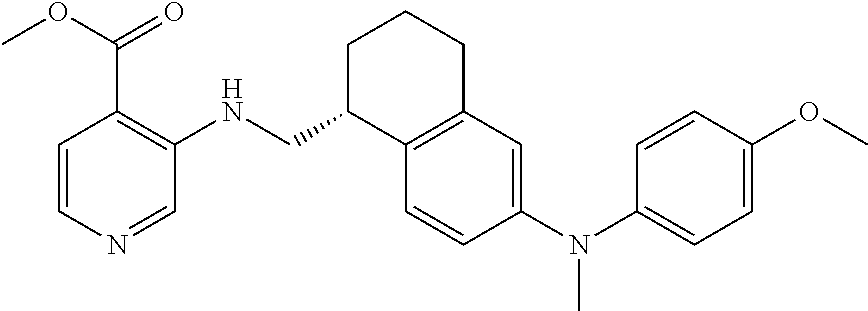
C1=CC(N(C2=CC=C(OC)C=C2)C)=CC2=C1C(CNC1=C(C(OC)=O)C=CN=C1)CCC2
